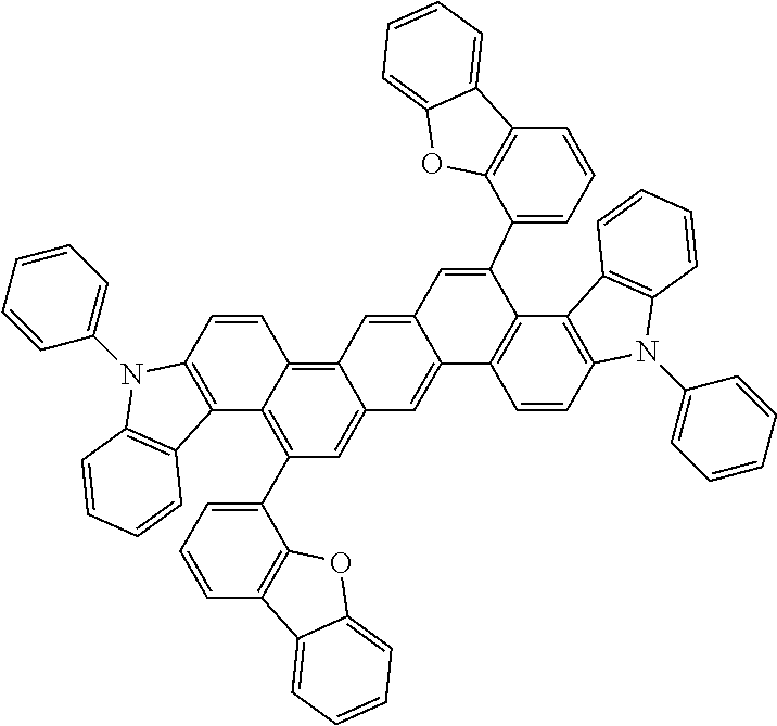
C12=C(C=CC3=C4C(=CC(C5=CC=CC6=C5OC5=CC=CC=C65)=C13)C=C1C(=C4)C=C(C3=CC=CC4=C3OC3=CC=CC=C43)C3=C1C=CC1=C3C3=C(N1C1=CC=CC=C1)C=CC=C3)N(C1=CC=CC=C1)C1=C2C=CC=C1
